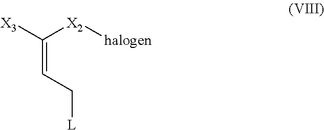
[X2]([halogen])C([X3])=CC[L]
